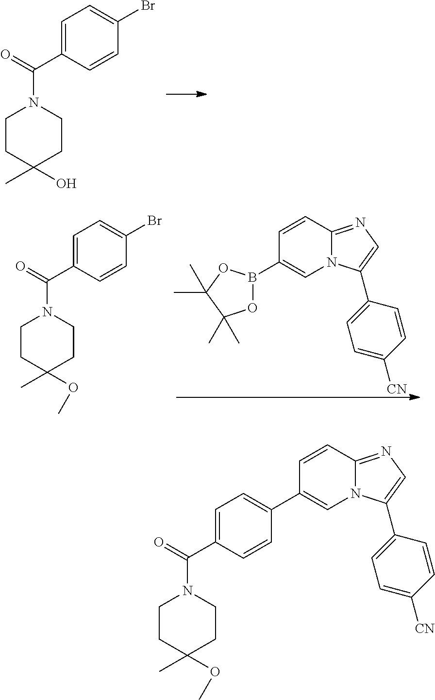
C1=C(C(=O)N2CCC(C)(O)CC2)C=CC(Br)=C1.C1=CC2=NC=C(C3=CC=C([CN])C=C3)N2C=C1B1OC(C)(C)C(C)(C)O1.C1=C(C(=O)N2CCC(C)(OC)CC2)C=CC(Br)=C1.C1=C(C(=O)N2CCC(C)(OC)CC2)C=CC(C2=CN3C(=NC=C3C3=CC=C([CN])C=C3)C=C2)=C1
